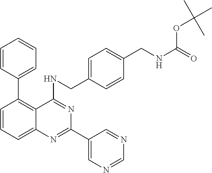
C1=CC=C2C(=C1C1=CC=CC=C1)C(NCC1=CC=C(CNC(=O)OC(C)(C)C)C=C1)=NC(C1=CN=CN=C1)=N2
